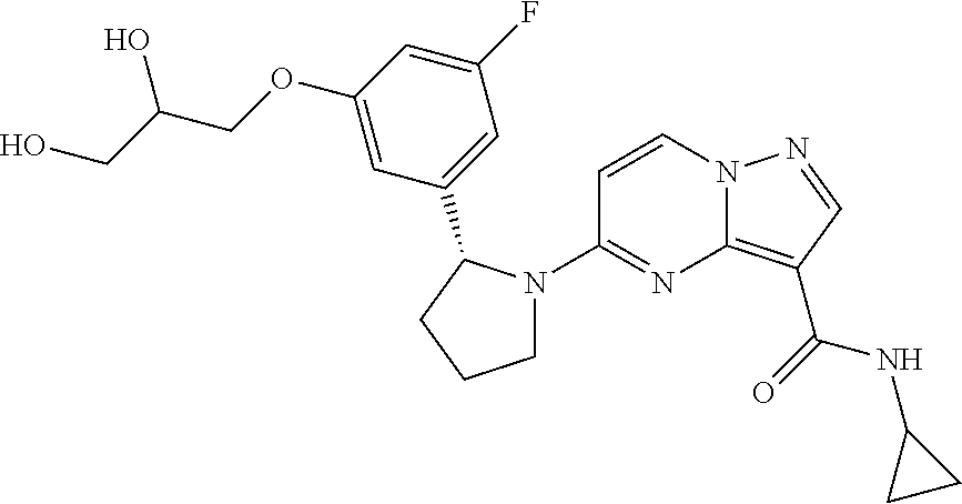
C1=CN2C(=C(C(=O)NC3CC3)C=N2)N=C1N1CCCC1C1=CC(F)=CC(OCC(CO)O)=C1
